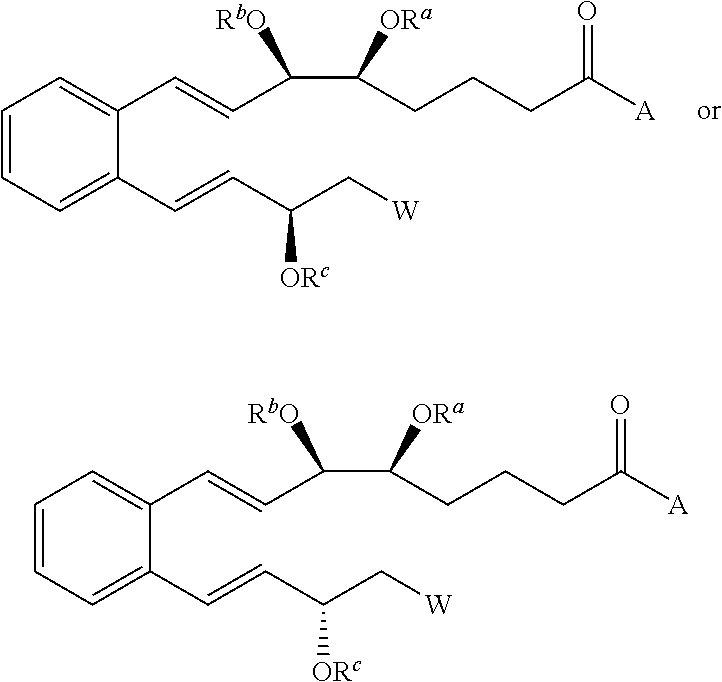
C1=CC=C(C=CC(C[W])[ORc])C(C=CC(C(CCCC([A])=O)[ORa])[RbO])=C1.C1=CC=C(C=CC(C[W])[ORc])C(C=CC(C(CCCC([A])=O)[ORa])[RbO])=C1
